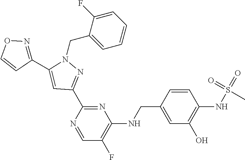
N1(CC2=CC=CC=C2F)C(C2=NOC=C2)=CC(C2=NC(NCC3=CC(O)=C(NS(=O)(=O)C)C=C3)=C(F)C=N2)=N1
